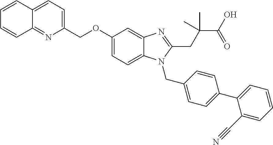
C1(COC2=CC=C3C(=C2)N=C(CC(C)(C(=O)O)C)N3CC2=CC=C(C3=CC=CC=C3C#N)C=C2)=CC=C2C(=N1)C=CC=C2
